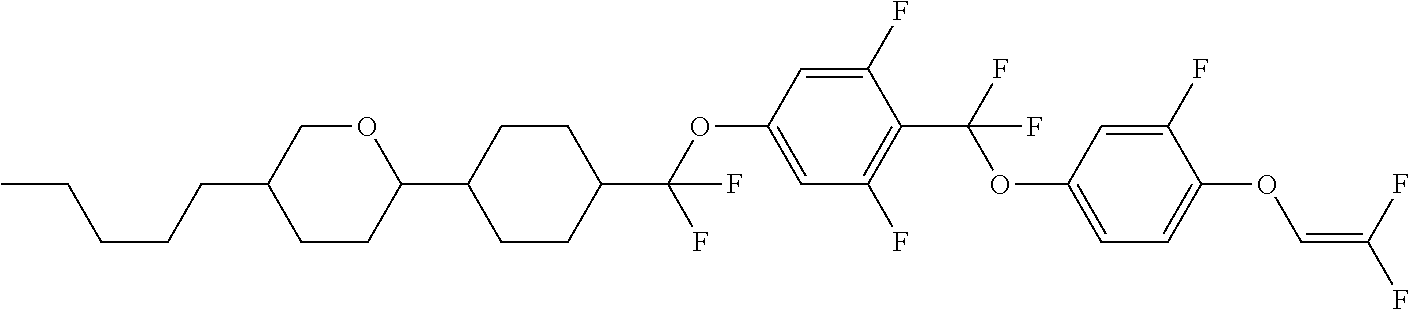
C1CC(C2CCC(C(OC3=CC(F)=C(C(F)(OC4=CC=C(OC=C(F)F)C(F)=C4)F)C(F)=C3)(F)F)CC2)OCC1CCCCC
